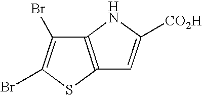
C12=C(NC([CO2H])=C1)C(Br)=C(Br)S2
